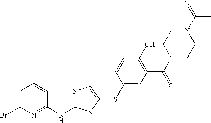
C1=C(Br)N=C(NC2=NC=C(SC3=CC(C(N4CCN(C(=O)C)CC4)=O)=C(O)C=C3)S2)C=C1
